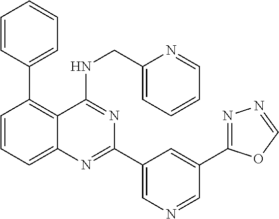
C1=CC=C2C(=C1C1=CC=CC=C1)C(NCC1=CC=CC=N1)=NC(C1=CN=CC(C3=NN=CO3)=C1)=N2
